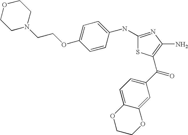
C1(NC2=CC=C(OCCN3CCOCC3)C=C2)=NC(N)=C(C(C2=CC=C3C(=C2)OCCO3)=O)S1
